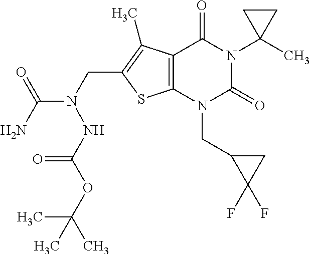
C12=C(N(CC3C(F)(F)C3)C(=O)N(C3(C)CC3)C1=O)SC(CN(C(N)=O)NC(OC(C)(C)C)=O)=C2C
